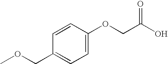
C1=C(OCC(O)=O)C=CC(COC)=C1
